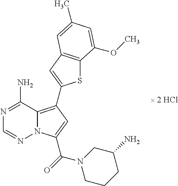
C12=C(C3=CC4=C(S3)C(OC)=CC(C)=C4)C=C(C(N3CCCC(N)C3)=O)N1N=CN=C2N
